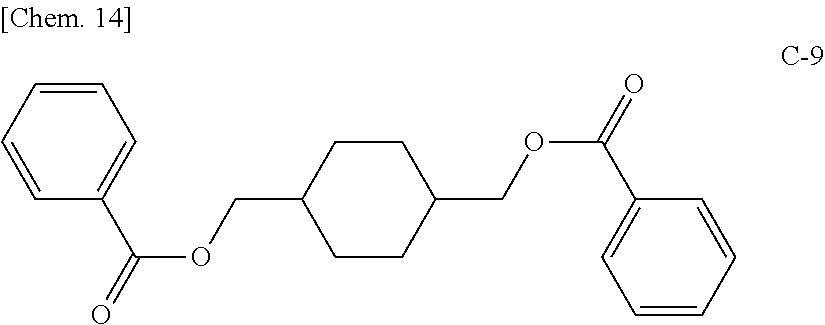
C1=CC=CC=C1C(=O)OCC1CCC(COC(=O)C2=CC=CC=C2)CC1
